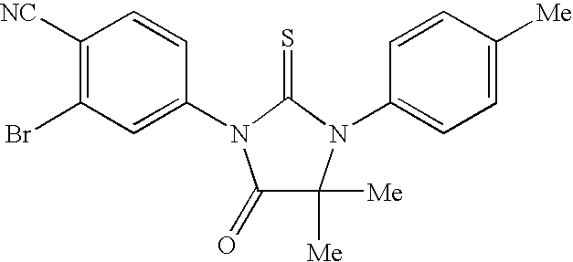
C1([NC])=C(Br)C=C(N2C(=O)C([Me])([Me])N(C3=CC=C([Me])C=C3)C2=S)C=C1
